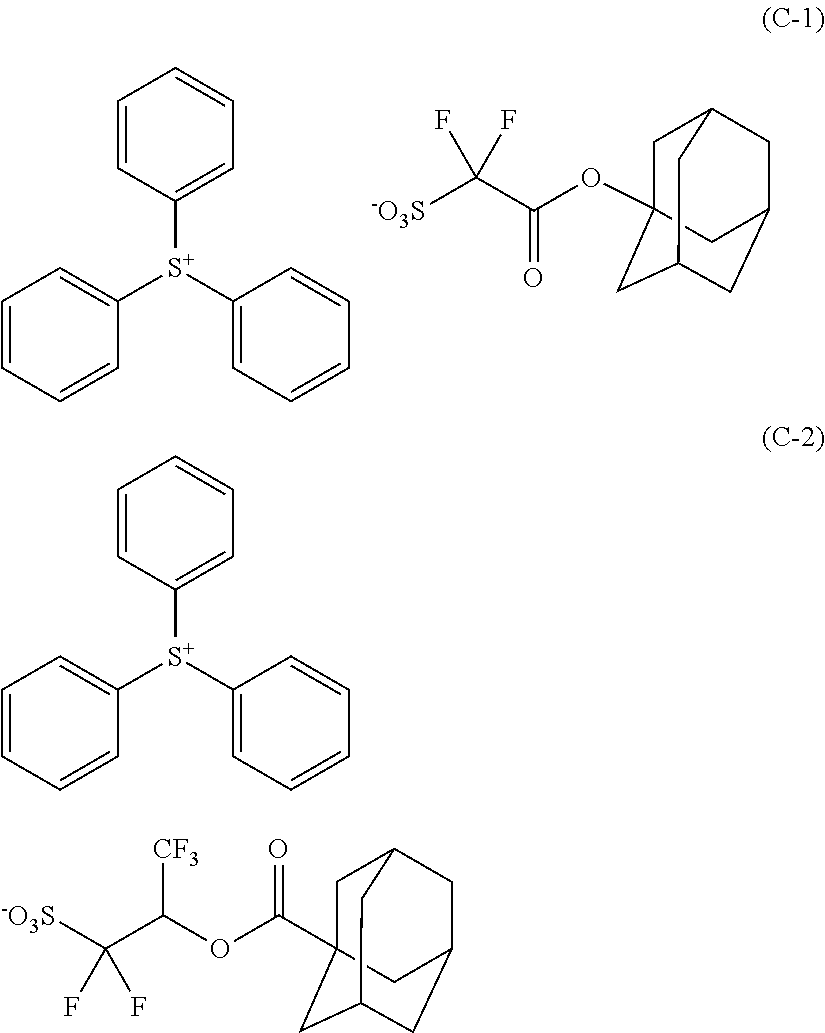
C1=CC([S+](C2=CC=CC=C2)C2=CC=CC=C2)=CC=C1.[-O3S]C(C(OC12CC3CC(CC(C1)C3)C2)=O)(F)F.C1=CC([S+](C2=CC=CC=C2)C2=CC=CC=C2)=CC=C1.C(OC(=O)C12CC3CC(CC(C1)C3)C2)(C([-O3S])(F)F)[CF3]
